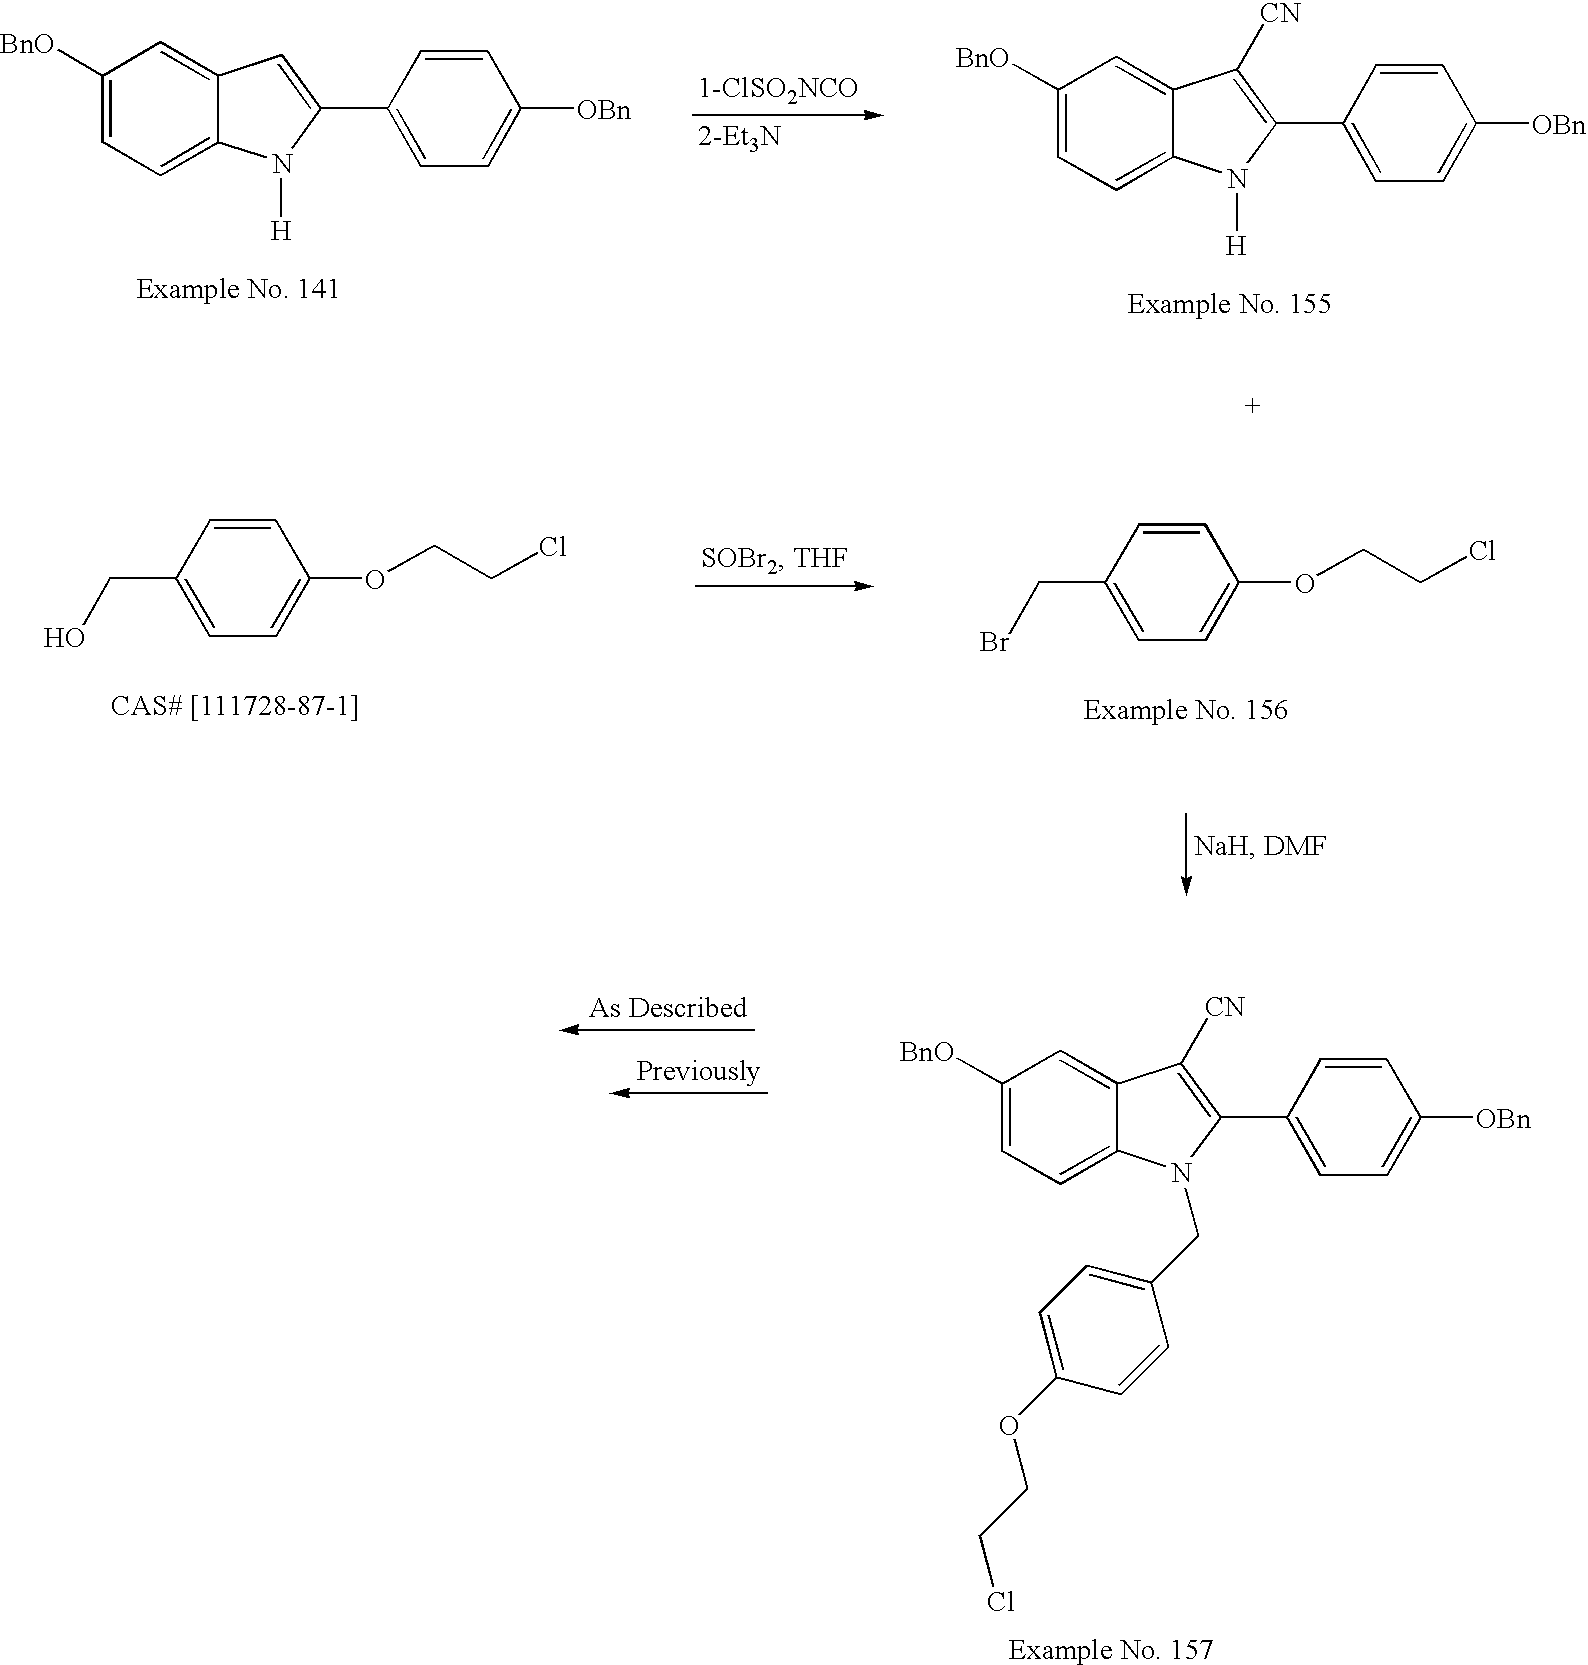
C1([BnO])=CC=C2C(=C1)C=C(C1=CC=C([OBn])C=C1)N2[H].[1-ClSO2NCO].C1([BnO])=CC=C2C(=C1)C([CN])=C(C1=CC=C([OBn])C=C1)N2[H].C1=C(CBr)C=CC(OCCCl)=C1.C1=C(CO)C=CC(OCCCl)=C1.C1([BnO])=CC=C2C(=C1)C([CN])=C(C1=CC=C([OBn])C=C1)N2CC1=CC=C(OCCCl)C=C1
